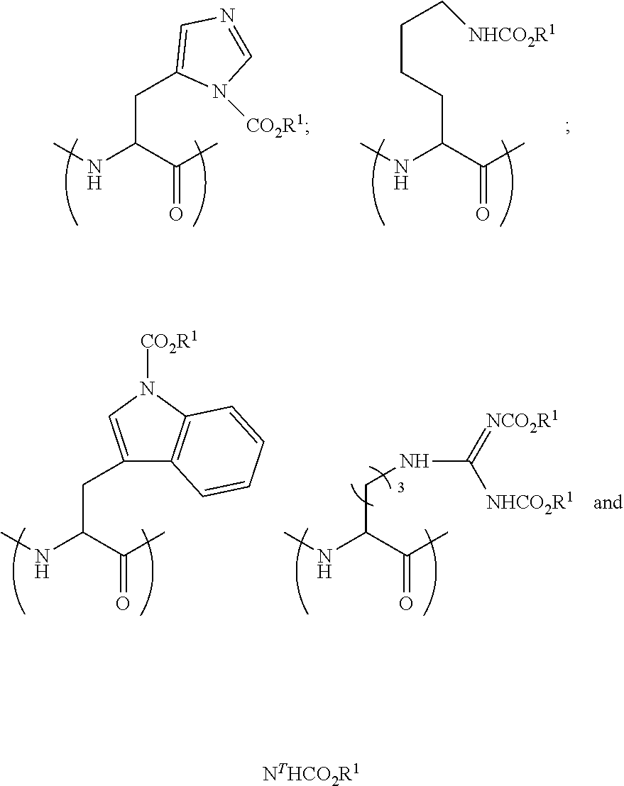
CNC(C(C)=O)CC1=CN=CN1[CO2R1].CNC(C(C)=O)CCCC[NHCO2R1].CNC(C(C)=O)CC1=CN([CO2R1])C2=C1C=CC=C2.CNC(C(C)=O)CNC(=[NCO2R1])[NHCO2R1].[NTHCO2R1]
